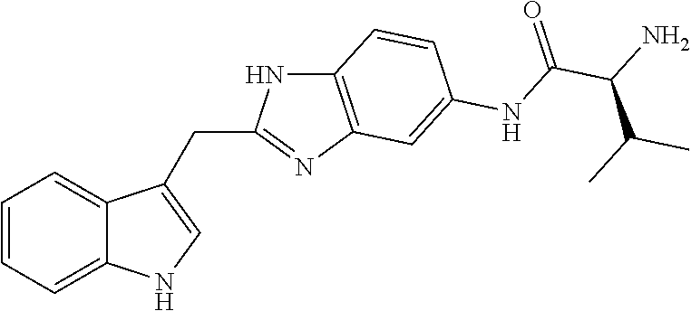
C1=CC=C2C(=C1)C(CC1=NC3=C(N1)C=CC(NC(C(N)C(C)C)=O)=C3)=CN2
